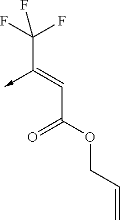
C(C(OCC=C)=O)=C(C(F)(F)F)->C
